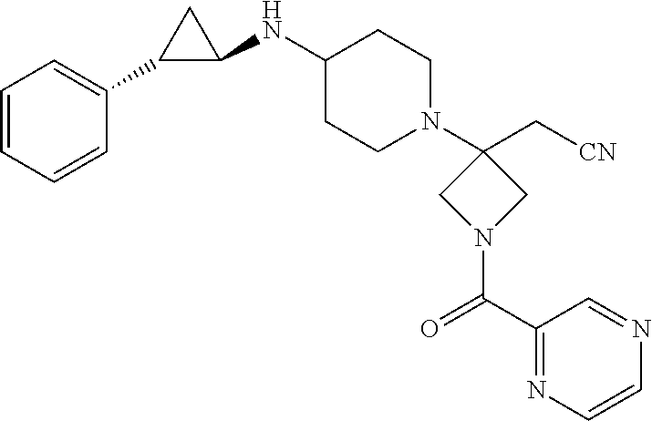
C1=CC=CC(C2C(NC3CCN(C4(C[CN])CN(C(C5=NC=CN=C5)=O)C4)CC3)C2)=C1
